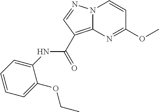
O(C1=NC2=C(C(NC3=CC=CC=C3OCC)=O)C=NN2C=C1)C
